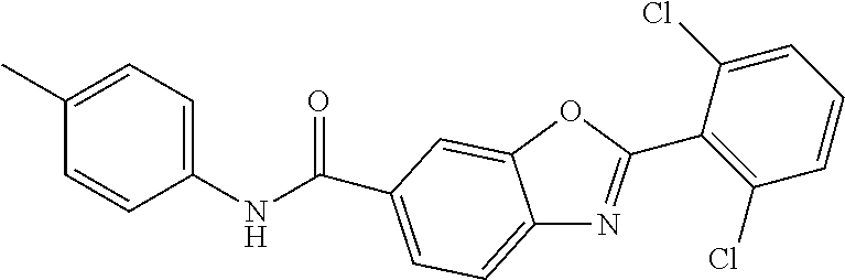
C1(C)=CC=C(NC(=O)C2=CC=C3N=C(C4=C(Cl)C=CC=C4Cl)OC3=C2)C=C1
